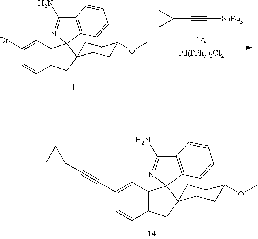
C12=C(C=C(C#CC3CC3)C=C1)C1(C3(C2)CCC(OC)CC3)N=C(N)C2=C1C=CC=C2.C12=C(C=C(Br)C=C1)C1(C3(C2)CCC(OC)CC3)N=C(N)C2=C1C=CC=C2.C1CC1C#C[SnBu3].[Pd(PPh3)2Cl2]
